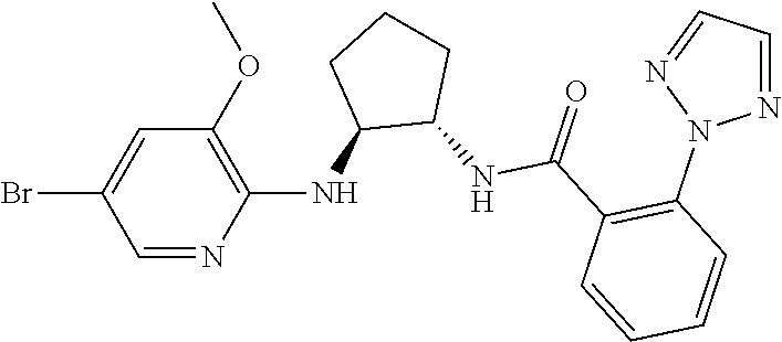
C1(OC)=C(NC2C(NC(C3=C(N4N=CC=N4)C=CC=C3)=O)CCC2)N=CC(Br)=C1
